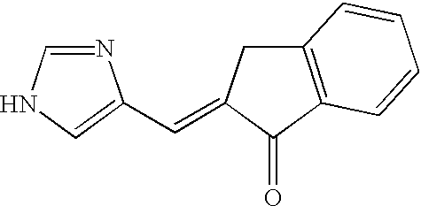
N1=CNC=C1C=C1CC2=C(C1=O)C=CC=C2
